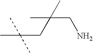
CC(CC(CN)(C)C)(C)C
